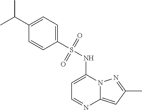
C1=C(NS(C2=CC=C(C(C)C)C=C2)(=O)=O)N2C(=CC(C)=N2)N=C1
